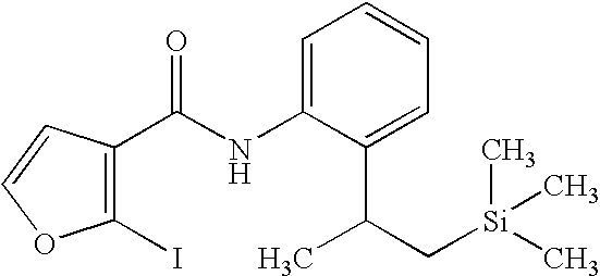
C1(I)=C(C(NC2=CC=CC=C2C(C[Si](C)(C)C)C)=O)C=CO1
